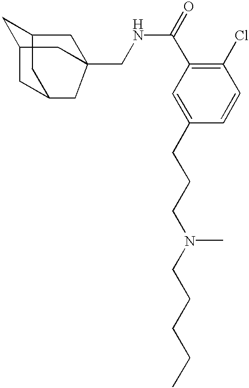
C1=C(CCCN(CCCCC)C)C=CC(Cl)=C1C(NCC12CC3CC4CC(CC34C1)C2)=O
